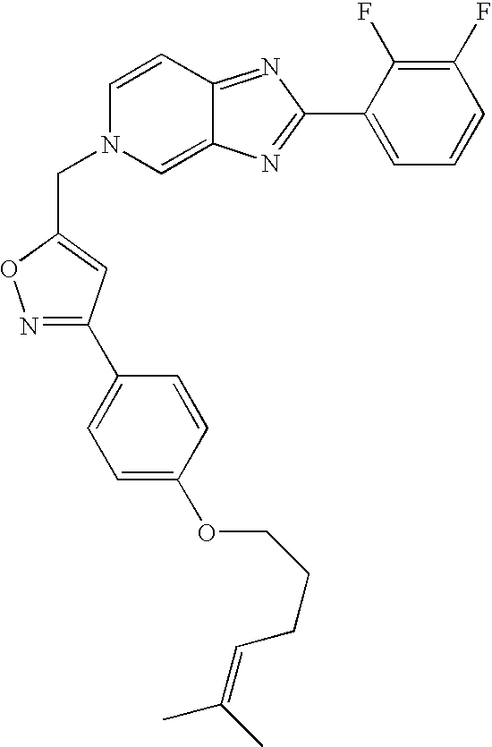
C1(C2=NC3=CN(CC4=CC(C5=CC=C(OCCCC=C(C)C)C=C5)=NO4)C=CC3=N2)=CC=CC(F)=C1F
